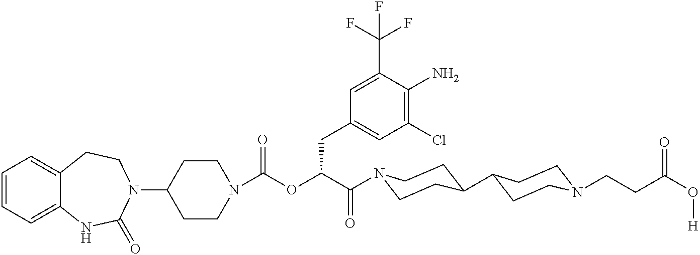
C1=CC=C2C(=C1)CCN(C1CCN(C(=O)OC(C(=O)N3CCC(C4CCN(CCC(O[H])=O)CC4)CC3)CC3=CC(Cl)=C(N)C(C(F)(F)F)=C3)CC1)C(=O)N2
